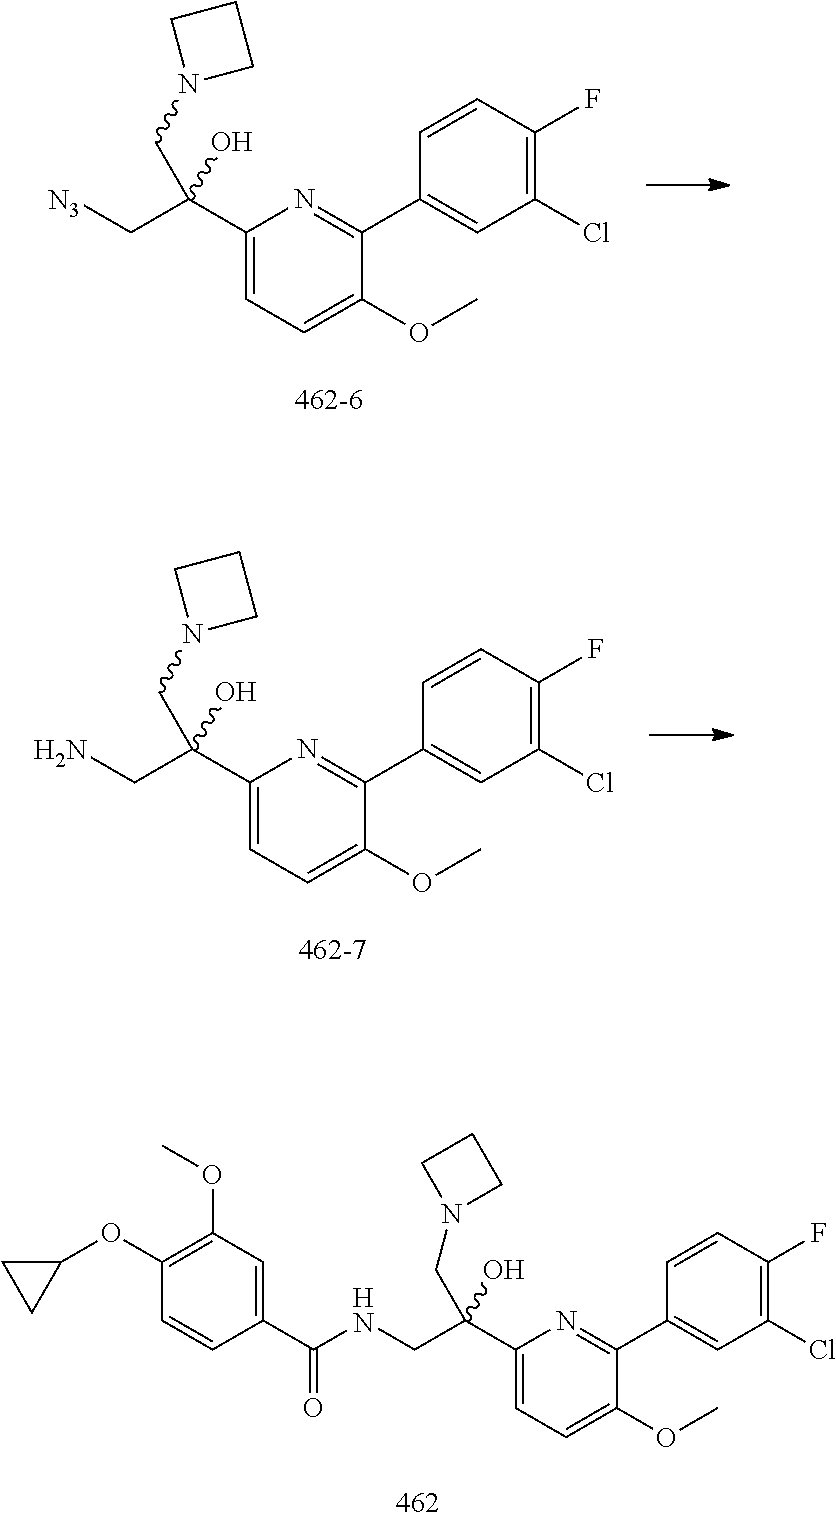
C1(C(C[N3])(O)CN2CCC2)=CC=C(OC)C(C2=CC(Cl)=C(F)C=C2)=N1.C1(C(CN)(O)CN2CCC2)=CC=C(OC)C(C2=CC(Cl)=C(F)C=C2)=N1.C1(C(CNC(C2=CC(OC)=C(OC3CC3)C=C2)=O)(O)CN2CCC2)=CC=C(OC)C(C2=CC(Cl)=C(F)C=C2)=N1
